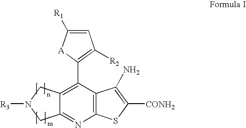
C1=C([R1])[A]C(C2=C3C(=NC4=C2C(N)=C([CONH2])S4)CN([R3])C3)=C1[R2]
